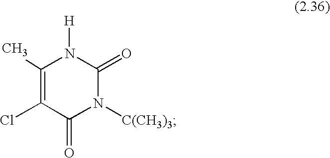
C1(C)=C(Cl)C(=O)N([C(CH3)3])C(=O)N1[H]
